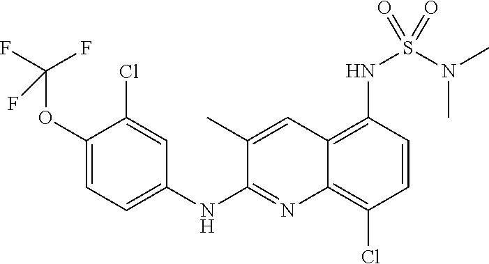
C1(OC(F)(F)F)=CC=C(NC2=NC3=C(Cl)C=CC(NS(N(C)C)(=O)=O)=C3C=C2C)C=C1Cl
